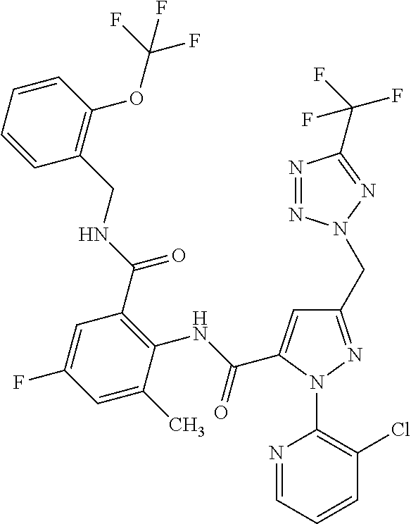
C1=CC=CC(OC(F)(F)F)=C1CNC(C1=C(NC(=O)C2=CC(CN3N=NC(C(F)(F)F)=N3)=NN2C2=C(Cl)C=CC=N2)C(C)=CC(F)=C1)=O
